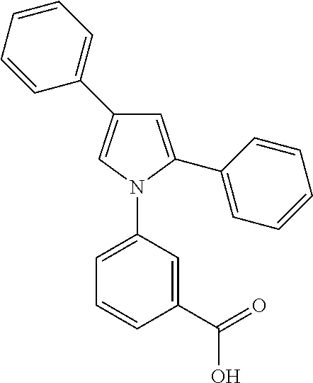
C1=C(C2=CC=CC=C2)N(C2=CC=CC(C(O)=O)=C2)C=C1C1=CC=CC=C1
